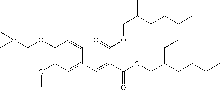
C1(OC[Si](C)(C)C)=C(OC)C=C(C=C(C(=O)OCC(C)CCCC)C(OCC(CC)CCCC)=O)C=C1
